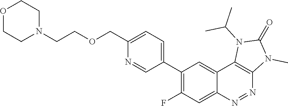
C1(C2=C(F)C=C3C(=C2)C2=C(N=N3)N(C)C(=O)N2C(C)C)=CC=C(COCCN2CCOCC2)N=C1
